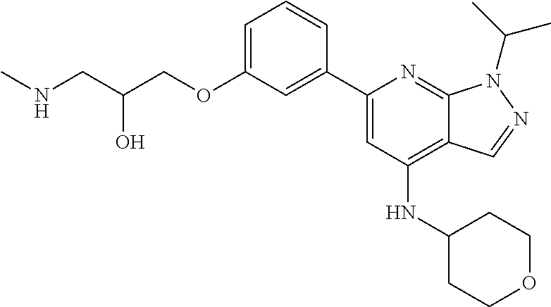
N(CC(COC1=CC=CC(C2=CC(NC3CCOCC3)=C3C(=N2)N(C(C)C)N=C3)=C1)O)C
